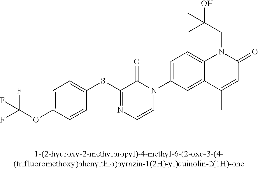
C1(SC2=NC=CN(C3=CC=C4C(=C3)C(C)=CC(=O)N4CC(C)(O)C)C2=O)=CC=C(OC(F)(F)F)C=C1
